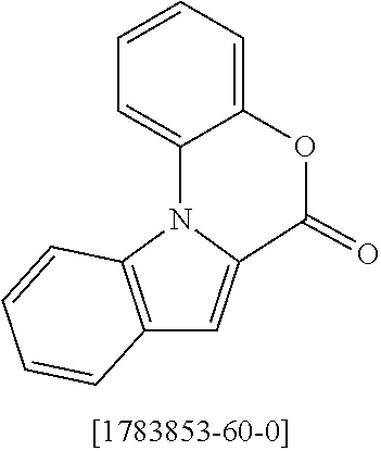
C1=CC=C2C(=C1)N1C3=C(C=C1C(=O)O2)C=CC=C3
